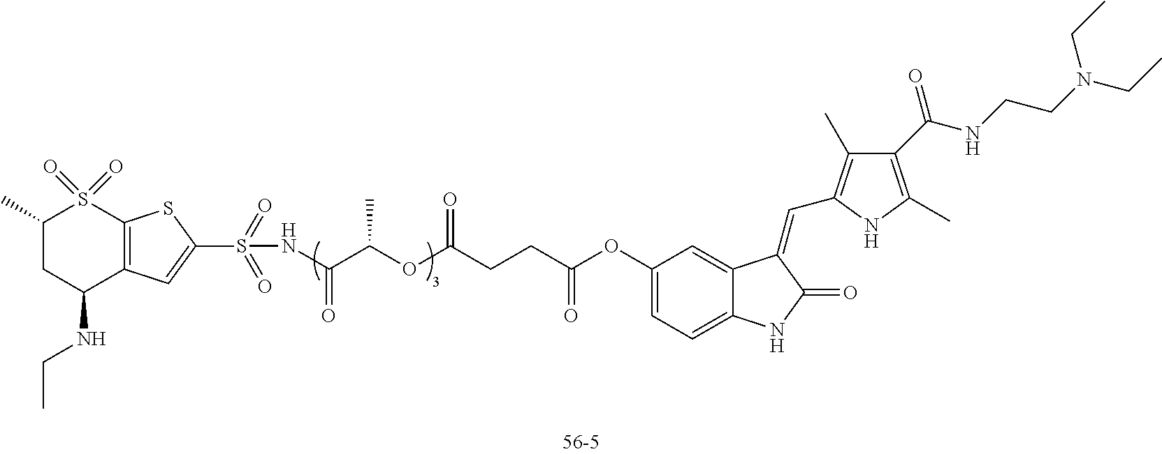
C1(OC(CCC(OC(C(NS(C2=CC3=C(S(=O)(=O)C(C)CC3NCC)S2)(=O)=O)=O)C)=O)=O)=CC=C2C(=C1)C(=CC1=C(C)C(C(=O)NCCN(CC)CC)=C(C)N1)C(=O)N2
